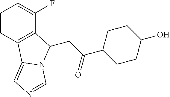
C1=CC2=C(C(F)=C1)C(CC(=O)C1CCC(O)CC1)N1C2=CN=C1
